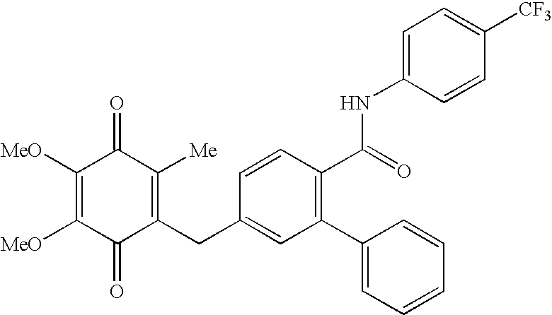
C1([MeO])=C([MeO])C(=O)C(CC2=CC(C3=CC=CC=C3)=C(C(=O)NC3=CC=C([CF3])C=C3)C=C2)=C([Me])C1=O
